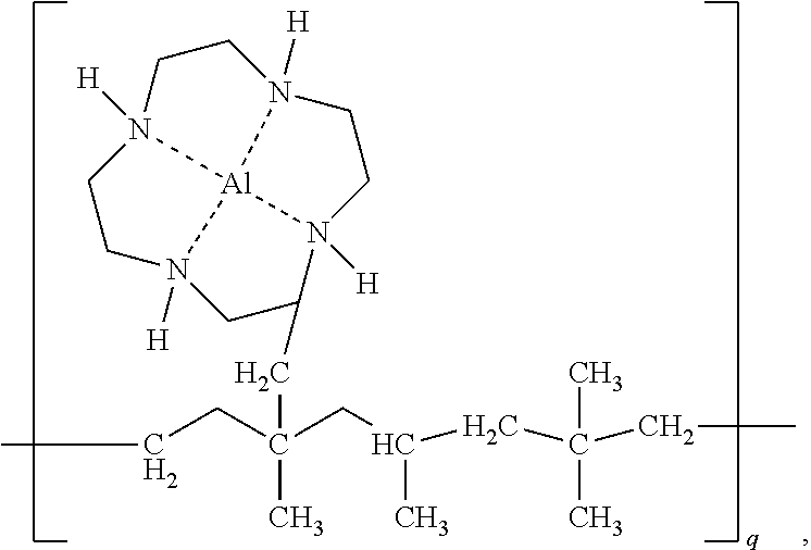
C1CN2([H])CCN3([H])CC(CC(C)(CCC)CC(C)CC(C)(C)CC)N4([H])CCN1([H])[Al]324
